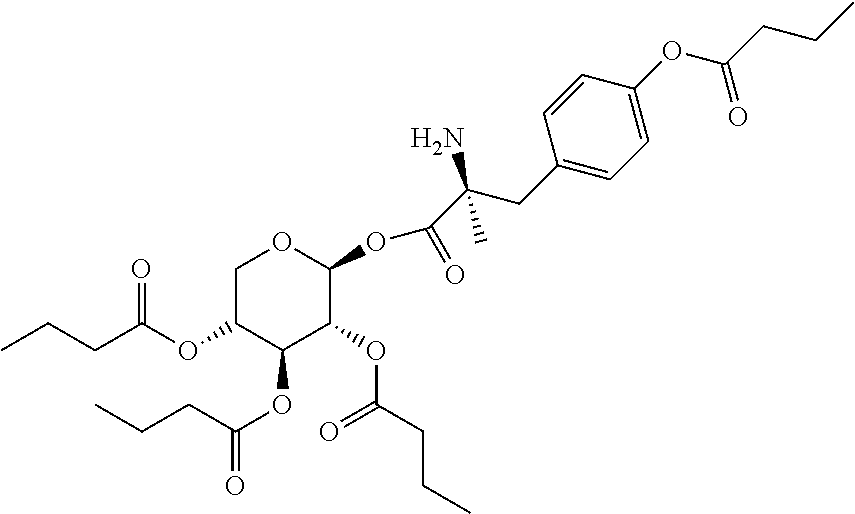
C1C(OC(CCC)=O)C(OC(CCC)=O)C(OC(CCC)=O)C(OC(C(N)(CC2=CC=C(OC(CCC)=O)C=C2)C)=O)O1
